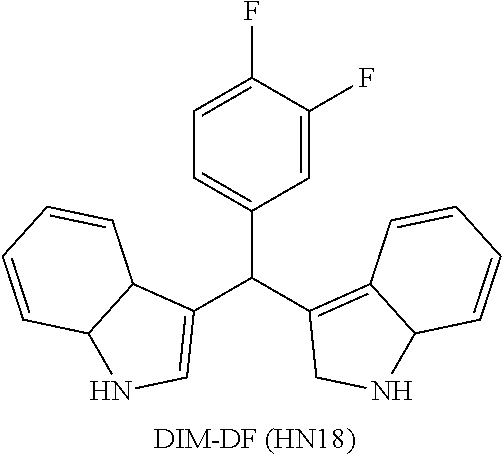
C1(F)=CC=C(C(C2=C3C(NC2)C=CC=C3)C2=CNC3C2C=CC=C3)C=C1F
